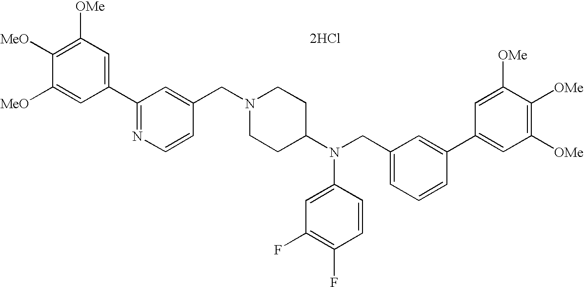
C1=C([MeO])C([MeO])=C([OMe])C=C1C1=NC=CC(CN2CCC(N(CC3=CC=CC(C4=CC([OMe])=C([OMe])C([OMe])=C4)=C3)C3=CC(F)=C(F)C=C3)CC2)=C1.[2HCl]
